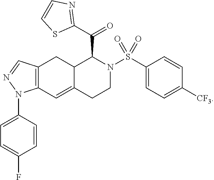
C1(C(=O)C2N(S(C3=CC=C([CF3])C=C3)(=O)=O)CCC3=CC4=C(CC23)C=NN4C2=CC=C(F)C=C2)=NC=CS1
